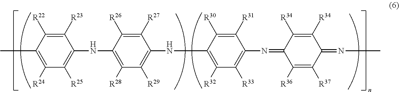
C1(C)=C([R24])C([R25])=C(NC2=C([R28])C([R29])=C(NC3=C([R32])C([R33])=C(N=C4C([R36])=C([R37])C(=NC)C([R34])=C4[R34])C([R31])=C3[R30])C([R27])=C2[R26])C([R23])=C1[R22]
